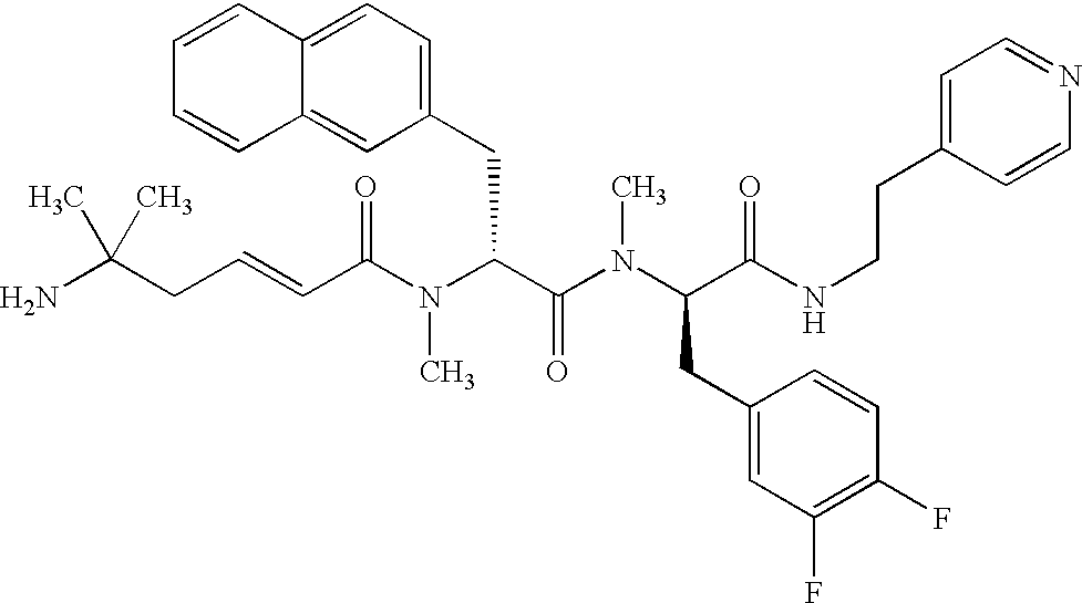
C(C(N(C(C(N(C(C(NCCC1=CC=NC=C1)=O)CC1=CC(F)=C(F)C=C1)C)=O)CC1=CC=C2C(=C1)C=CC=C2)C)=O)=CCC(C)(N)C
